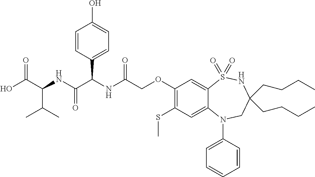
C1(SC)=C(OCC(NC(C(NC(C(O)=O)C(C)C)=O)C2=CC=C(O)C=C2)=O)C=C2C(=C1)N(C1=CC=CC=C1)CC(CCCC)(CCCC)NS2(=O)=O
